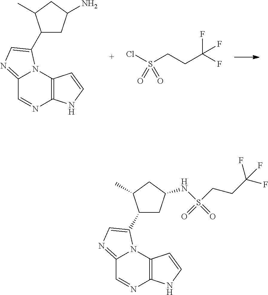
C1=NC2=C(N3C1=NC=C3C1CC(N)CC1C)C=CN2.ClS(CCC(F)(F)F)(=O)=O.C1=NC2=C(N3C1=NC=C3C1CC(NS(CCC(F)(F)F)(=O)=O)CC1C)C=CN2
